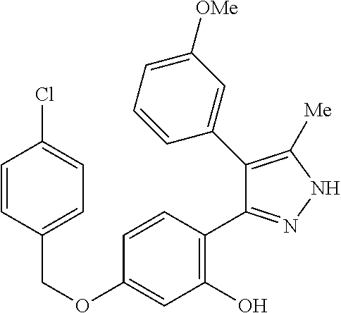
C(OC1=CC(O)=C(C2=NNC([Me])=C2C2=CC([OMe])=CC=C2)C=C1)C1=CC=C(Cl)C=C1
